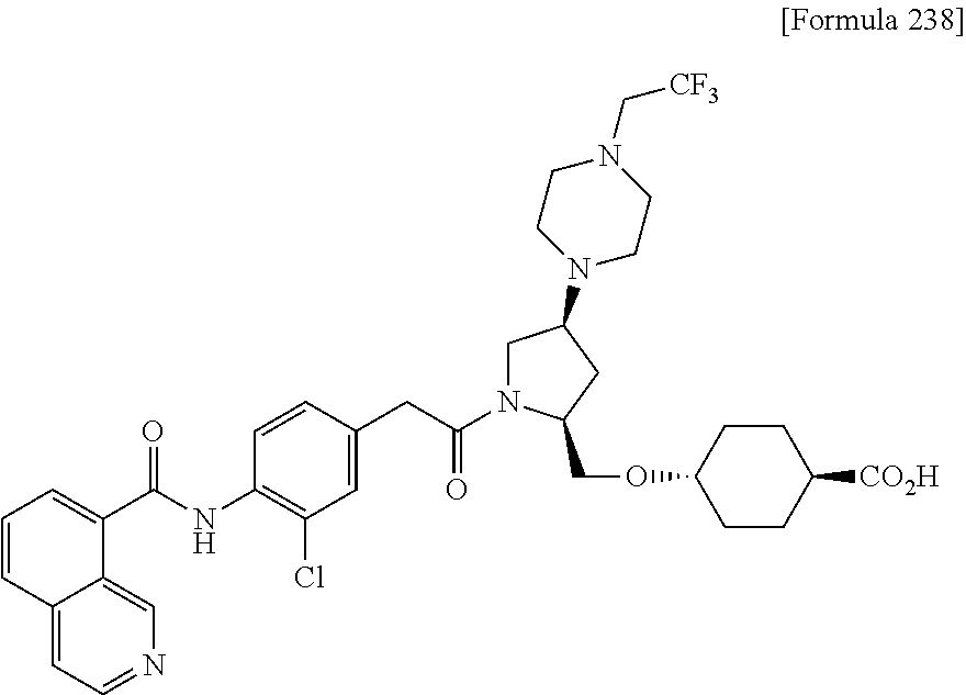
C1(NC(=O)C2=CC=CC3=CC=NC=C32)=C(Cl)C=C(CC(N2CC(N3CCN(C[CF3])CC3)CC2COC2CCC([CO2H])CC2)=O)C=C1
